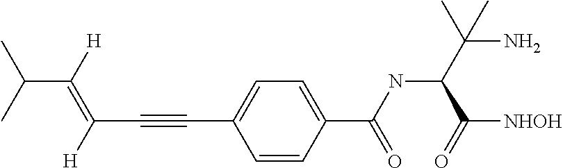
C(C(=C(C#CC1=CC=C(C(NC(C(N)(C)C)C([NHOH])=O)=O)C=C1)[H])[H])(C)C
